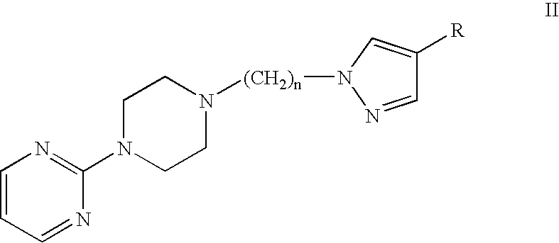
C1=CC=NC(N2CCN([(CH2)n]N3C=C([R])C=N3)CC2)=N1
